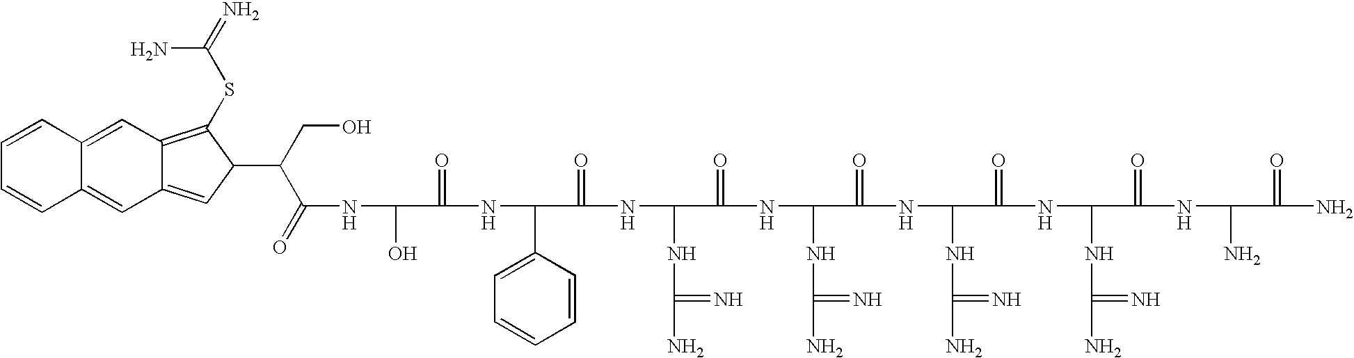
OC(C(=O)NC(C1=CC=CC=C1)C(=O)NC(NC(N)=N)C(=O)NC(NC(N)=N)C(=O)NC(NC(N)=N)C(=O)NC(NC(N)=N)C(=O)NC(N)C(=O)N)NC(C(CO)C1C(SC(=N)N)=C2C(=C1)C=C1C(=C2)C=CC=C1)=O
